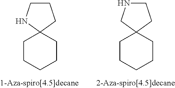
C1CCCCC12CCCN2.C1CCCCC12CCNC2
